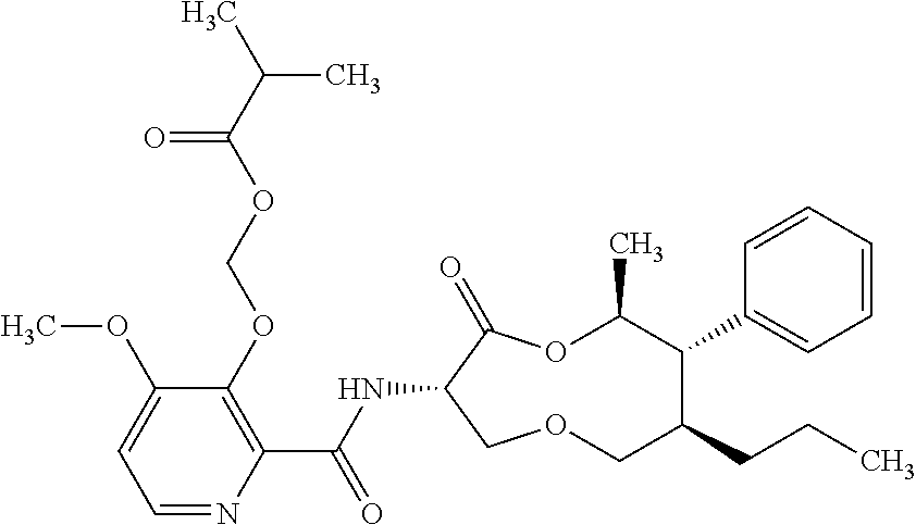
C1(OCOC(C(C)C)=O)=C(C(NC2C(=O)OC(C)C(C3=CC=CC=C3)C(CCC)COC2)=O)N=CC=C1OC
